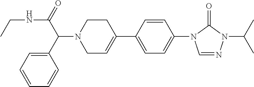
N(C(C(N1CC=C(C2=CC=C(N3C=NN(C(C)C)C3=O)C=C2)CC1)C1=CC=CC=C1)=O)CC
